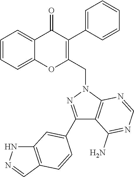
C1=CC=C2C(=C1)OC(CN1N=C(C3=CC4=C(C=NN4)C=C3)C3=C1N=CN=C3N)=C(C1=CC=CC=C1)C2=O
